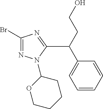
C1=CC=CC(C(CCO)C2=NC(Br)=NN2C2OCCCC2)=C1
